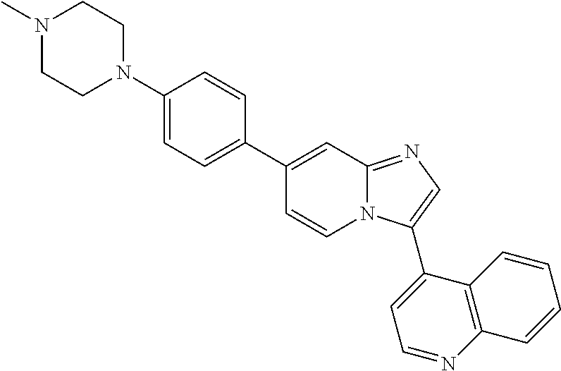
C1(N2CCN(C)CC2)=CC=C(C2=CC3=NC=C(C4=CC=NC5=C4C=CC=C5)N3C=C2)C=C1
